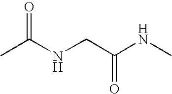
CC(NCC(NC)=O)=O
